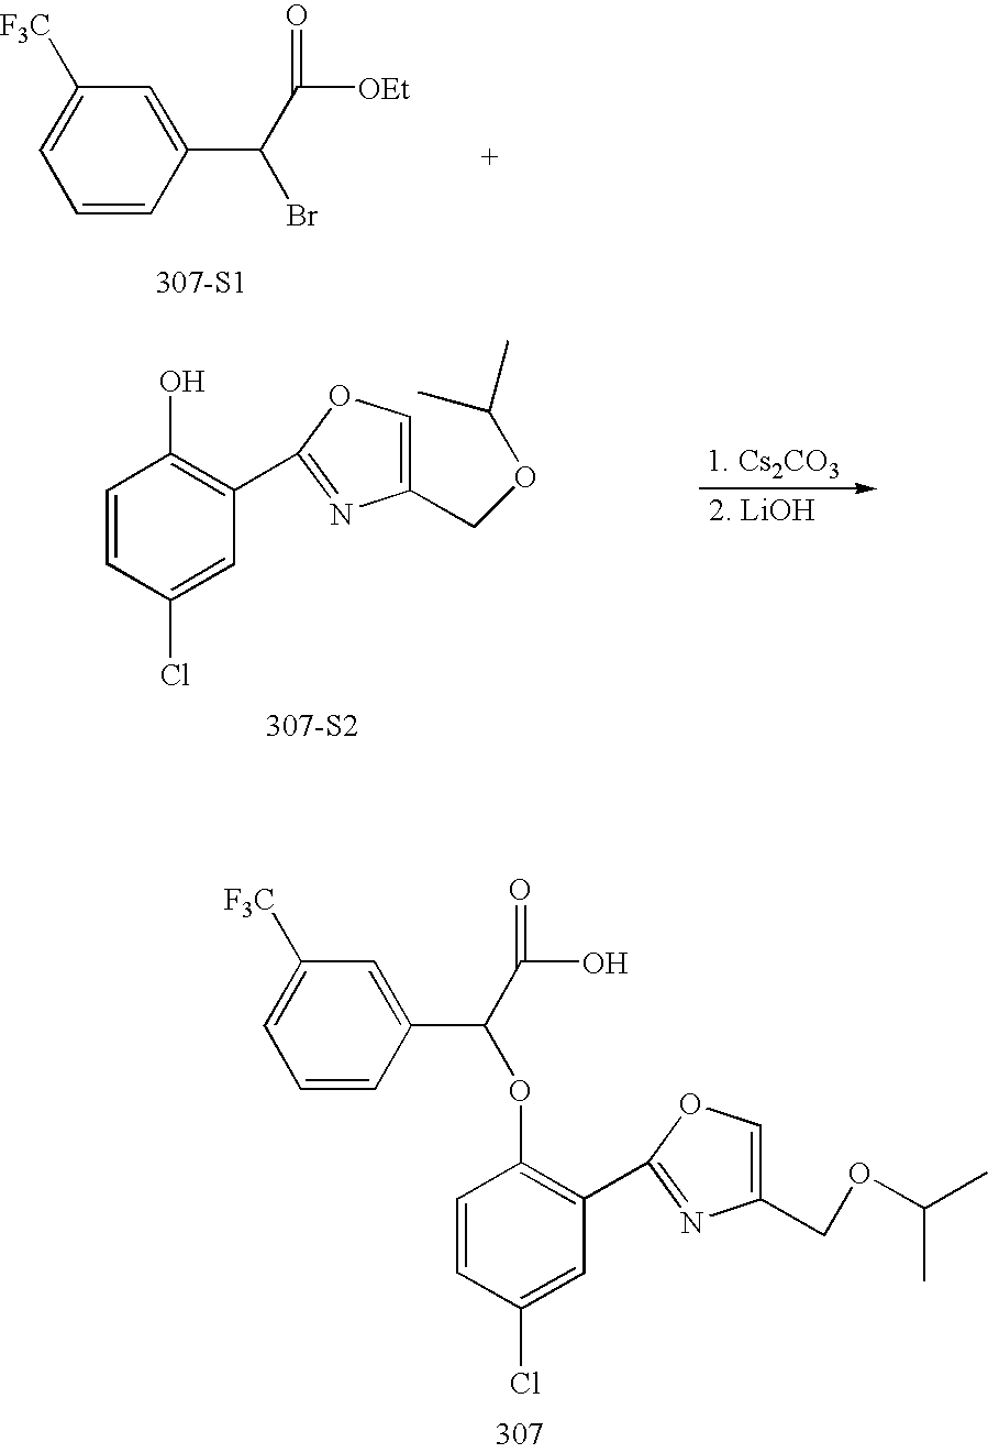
C1=CC(Cl)=CC(C2=NC(COC(C)C)=CO2)=C1OC(C1=CC([F3C])=CC=C1)C(O)=O.[307-S1].C1=C([F3C])C=C(C(C([OEt])=O)Br)C=C1.C1=CC(Cl)=CC(C2=NC(COC(C)C)=CO2)=C1O.[307-S2]
